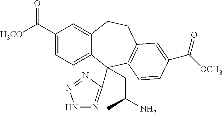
C1(C([H3CO])=O)=CC=C2C(=C1)CCC1=C(C2(CC(N)C)C2=NNN=N2)C=CC(C([OCH3])=O)=C1
